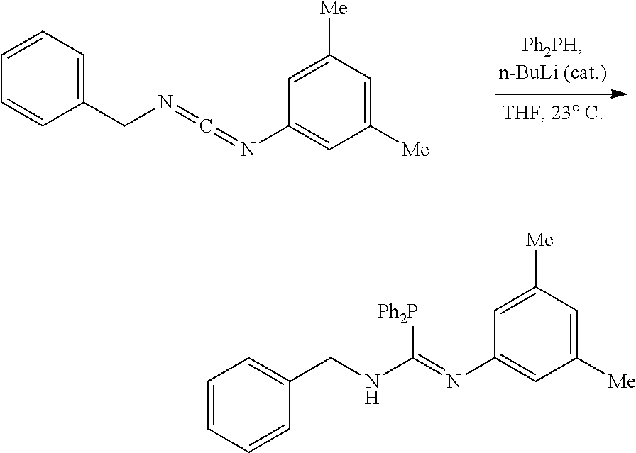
C1(CN=C=NC2=CC([Me])=CC([Me])=C2)=CC=CC=C1.C1=CC=CC(CNC(=NC2=CC([Me])=CC([Me])=C2)[Ph2P])=C1
